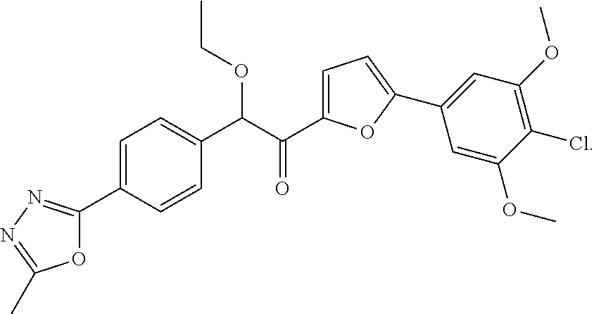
O1C(C2=CC=C(C(C(=O)C3=CC=C(C4=CC(OC)=C(Cl)C(OC)=C4)O3)OCC)C=C2)=NN=C1C
